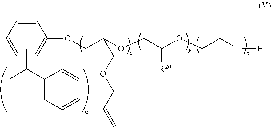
C1=CC=CC=C1OCC(OCC(OCCO[H])[R20])COCC=C.CC(C1=CC=CC=C1)C
